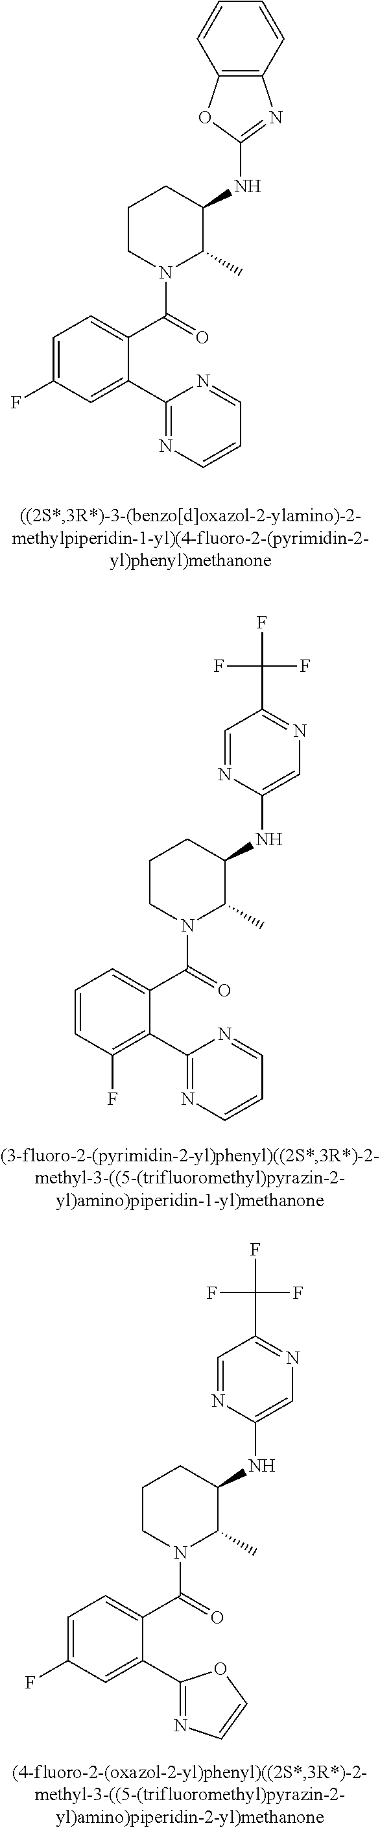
C1(NC2CCCN(C(C3=CC=C(F)C=C3C3=NC=CC=N3)=O)C2C)=NC2=C(O1)C=CC=C2.C1(NC2CCCN(C(C3=CC=CC(F)=C3C3=NC=CC=N3)=O)C2C)=CN=C(C(F)(F)F)C=N1.C1(NC2CCCN(C(C3=CC=C(F)C=C3C3=NC=CO3)=O)C2C)=CN=C(C(F)(F)F)C=N1
